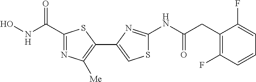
N(C(=O)CC1=C(F)C=CC=C1F)C1=NC(C2=C([Me])N=C(C(NO)=O)S2)=CS1
